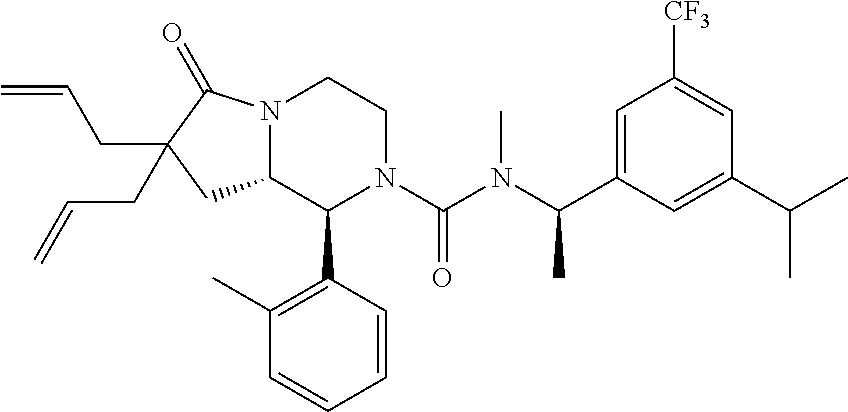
C1=C(C(N(C(N2C(C3=C(C)C=CC=C3)C3N(CC2)C(=O)C(CC=C)(CC=C)C3)=O)C)C)C=C(C(C)C)C=C1[CF3]
